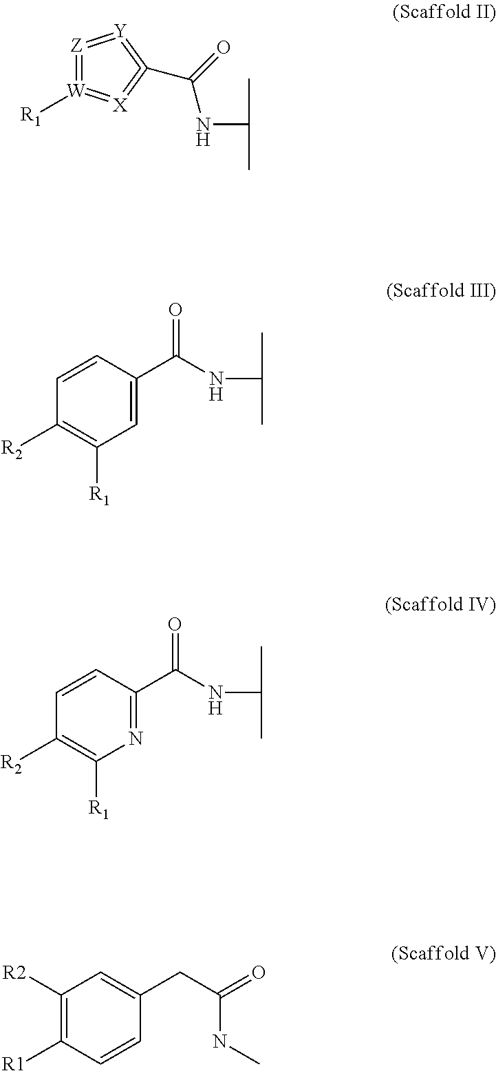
[Z]1=[W]([R1])=[X]=C(C(=O)NC(C)C)=[Y]=1.C1=C(C(NC(C)C)=O)C=CC([R2])=C1[R1].N1=C(C(NC(C)C)=O)C=CC([R2])=C1[R1].C1=CC([R1])=C([R2])C=C1CC(=O)NC
